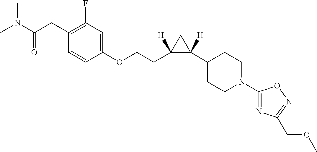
N(C(CC1=C(F)C=C(OCCC2([H])C(C3CCN(C4=NC(COC)=NO4)CC3)([H])C2)C=C1)=O)(C)C
